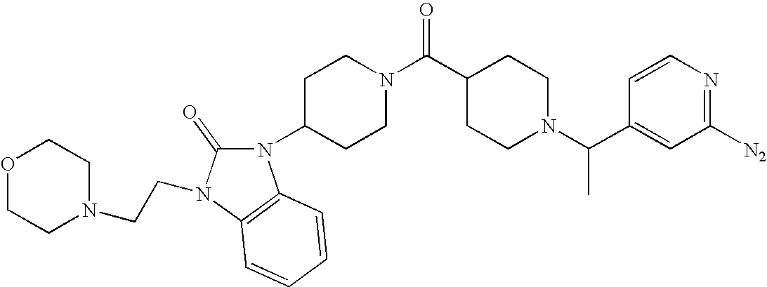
N1(C2CCN(C(=O)C3CCN(C(C4=CC([N2])=NC=C4)C)CC3)CC2)C(=O)N(CCN2CCOCC2)C2=C1C=CC=C2
